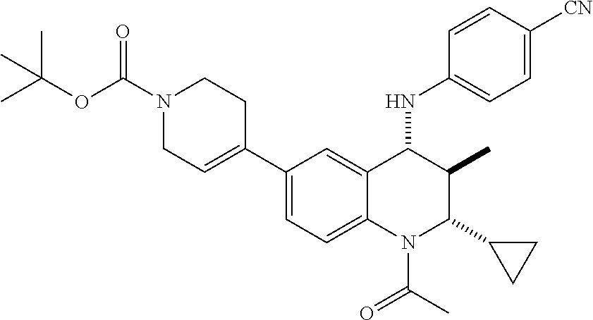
C1(C2=CCN(C(OC(C)(C)C)=O)CC2)=CC=C2C(=C1)C(NC1=CC=C([CN])C=C1)C(C)C(C1CC1)N2C(=O)C
